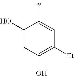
C1(O)=CC(O)=C([Et])C=C1C
